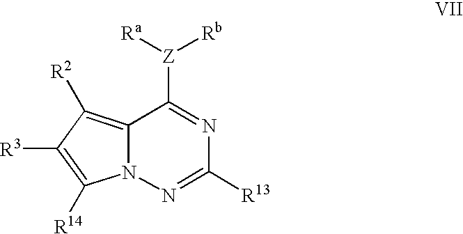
N12C(=C([R2])C([R3])=C1[R14])C([Z]([Rb])[Ra])=NC([R13])=N2
